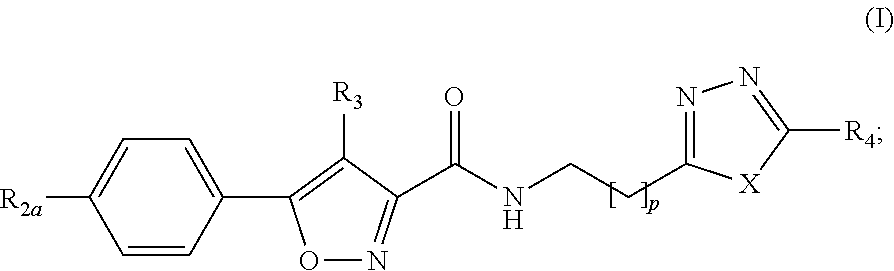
O1N=C(C(NCCC2=NN=C([R4])[X]2)=O)C([R3])=C1C1=CC=C([R2a])C=C1
